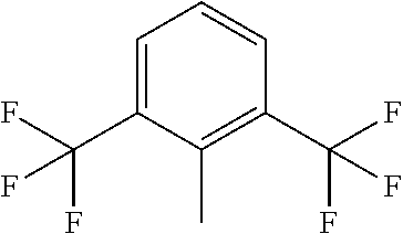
C1=C(C(F)(F)F)C(C)=C(C(F)(F)F)C=C1
